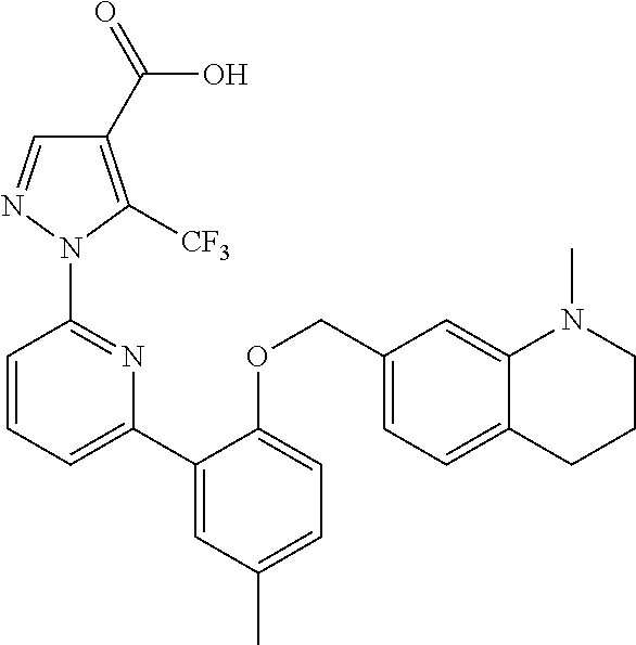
C1(C(=O)O)=C([CF3])N(C2=NC(C3=CC(C)=CC=C3OCC3=CC=C4C(=C3)N(C)CCC4)=CC=C2)N=C1
